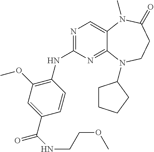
N1=C(NC2=C(OC)C=C(C(=O)NCCOC)C=C2)N=C2C(=C1)N(C)C(=O)CCN2C1CCCC1
